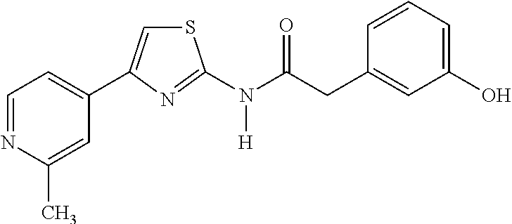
C1=NC(C)=CC(C2=CSC(N(C(CC3=CC(O)=CC=C3)=O)[H])=N2)=C1
